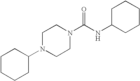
C1CCCC(N2CCN(C(NC3CCCCC3)=O)CC2)C1
